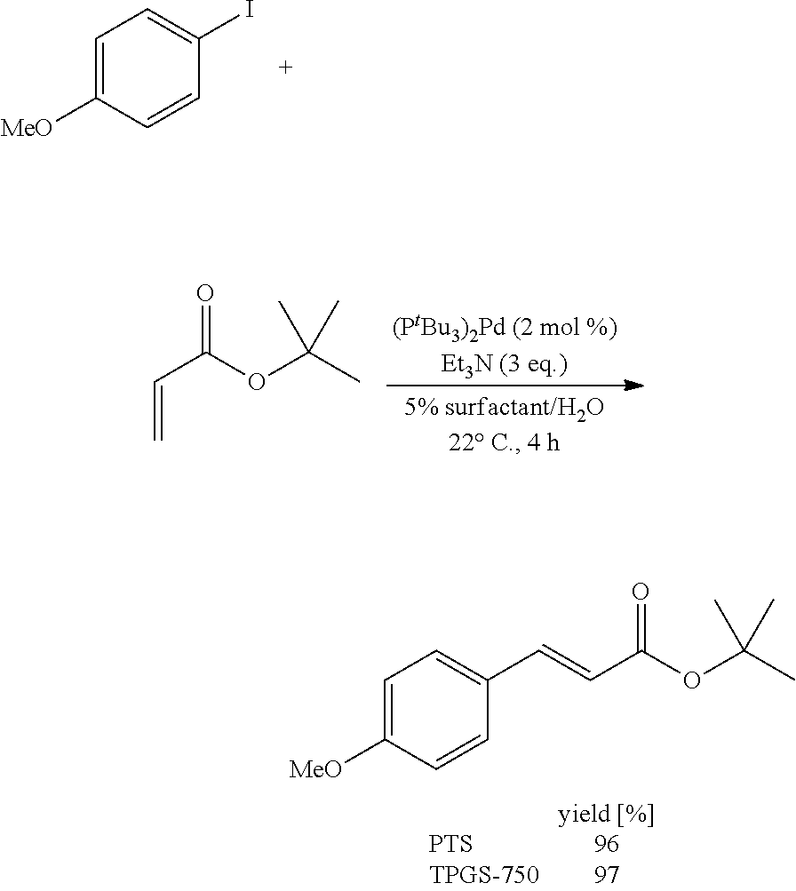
C(=C)C(OC(C)(C)C)=O.C1=C([MeO])C=CC(I)=C1.C1=C([MeO])C=CC(C=CC(OC(C)(C)C)=O)=C1
